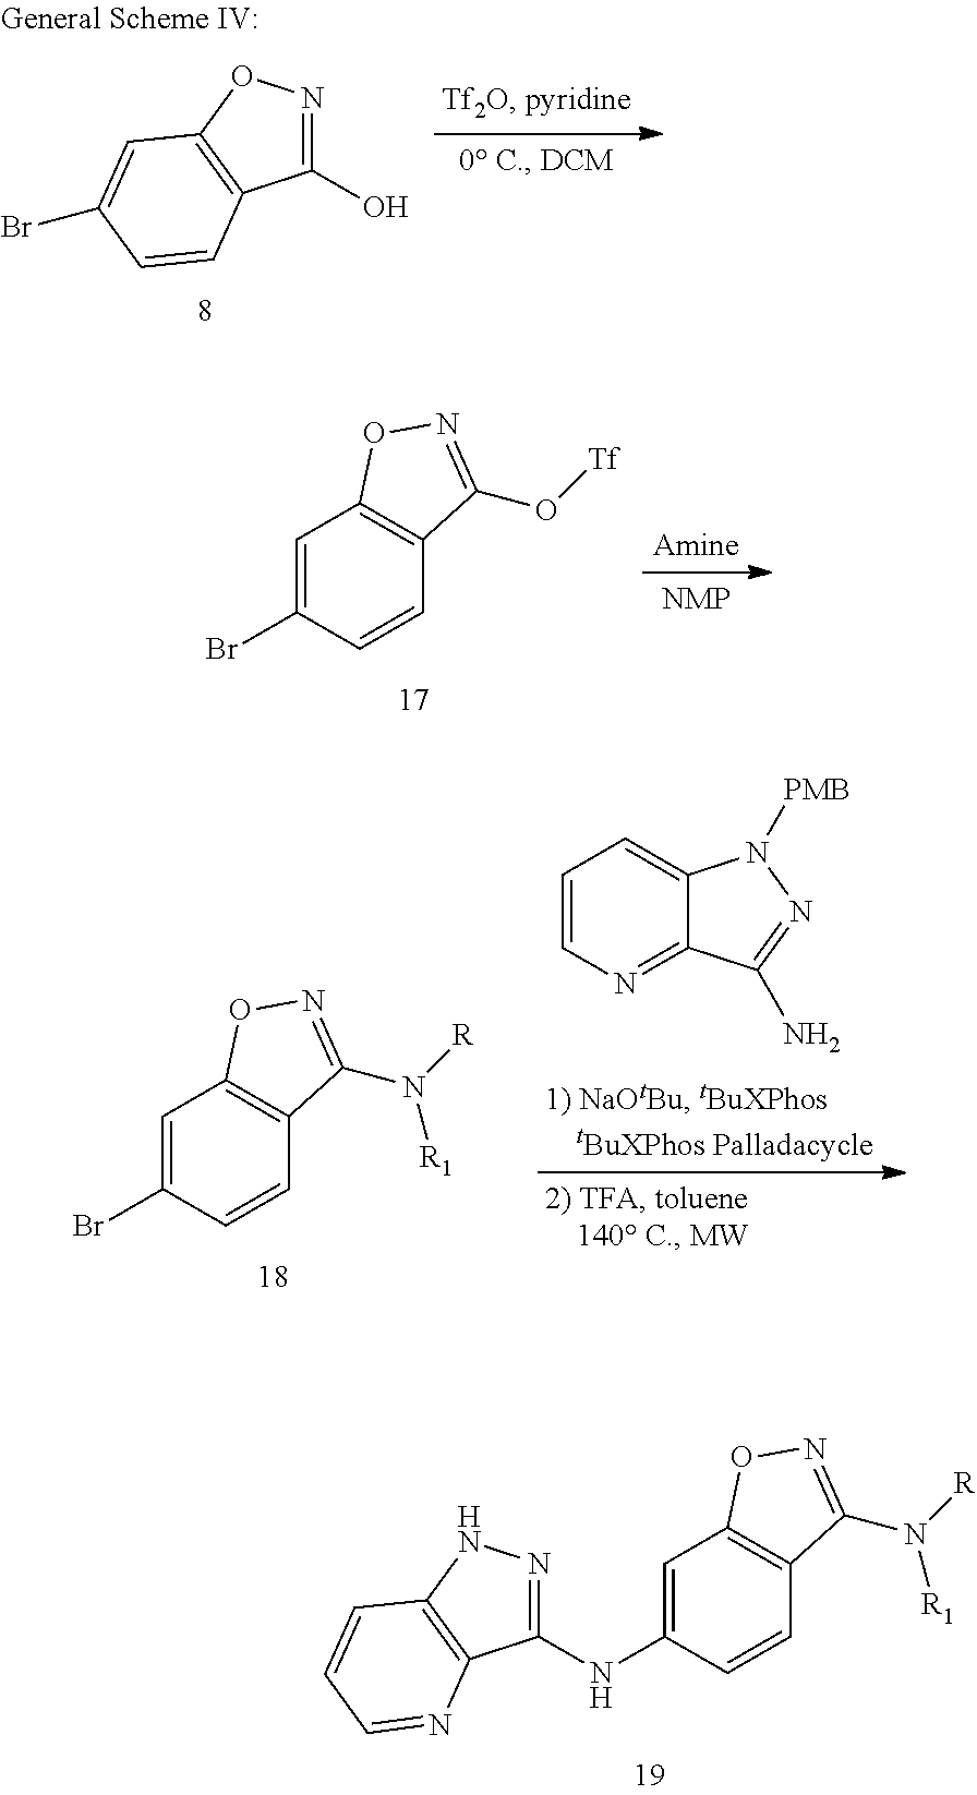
C1=C(Br)C=CC2=C1ON=C2O[Tf].C1=CN=C2C(=C1)N([PMB])N=C2N.C1=C(Br)C=CC2=C1ON=C2N([R])[R1].C1(NC2=CC3=C(C=C2)C(N([R1])[R])=NO3)=NNC2=C1N=CC=C2.C1(O)=NOC2=C1C=CC(Br)=C2
